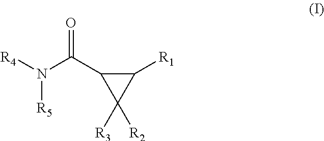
C1([R1])C(C(N([R4])[R5])=O)C1([R3])[R2]
